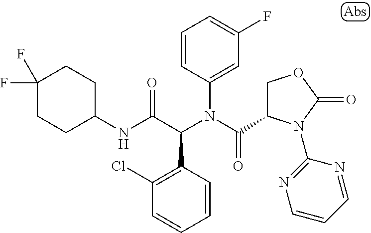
C1=CC(C(C(NC2CCC(F)(F)CC2)=O)N(C(=O)C2COC(=O)N2C2=NC=CC=N2)C2=CC(F)=CC=C2)=C(Cl)C=C1
